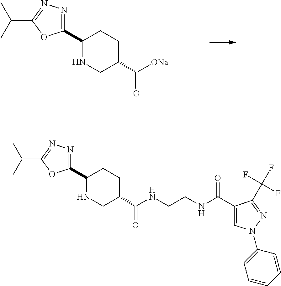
C1(C2=NN=C(C(C)C)O2)NCC(C([ONa])=O)CC1.C1(C2=NN=C(C(C)C)O2)NCC(C(NCCNC(C2=CN(C3=CC=CC=C3)N=C2C(F)(F)F)=O)=O)CC1
